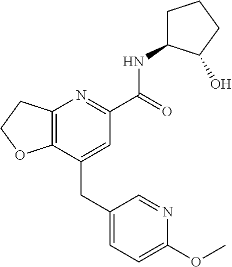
C12=C(CCO1)N=C(C(NC1CCCC1O)=O)C=C2CC1=CC=C(OC)N=C1
